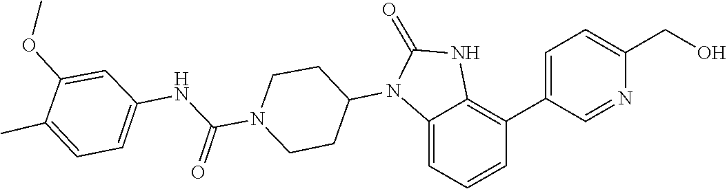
C1CN(C(NC2=CC=C(C)C(OC)=C2)=O)CCC1N1C(=O)NC2=C(C3=CC=C(CO)N=C3)C=CC=C12
